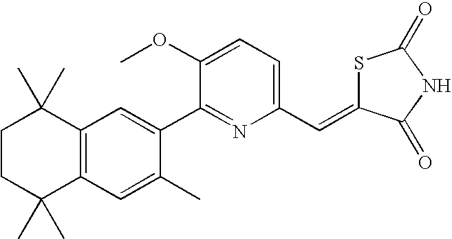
C1CC(C)(C)C2=C(C1(C)C)C=C(C1=NC(C=C3SC(=O)NC3=O)=CC=C1OC)C(C)=C2
